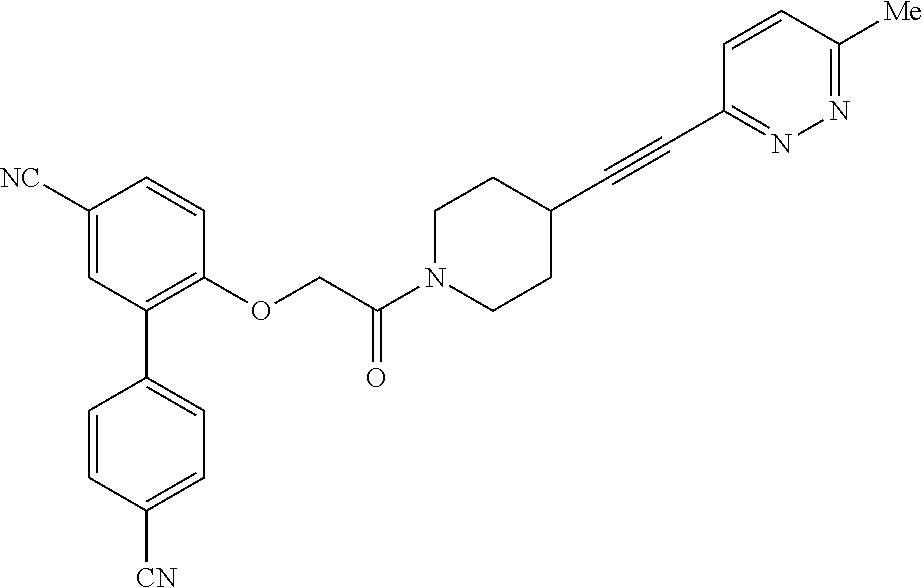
C1([NC])=CC(C2=CC=C([CN])C=C2)=C(OCC(N2CCC(C#CC3=NN=C([Me])C=C3)CC2)=O)C=C1
